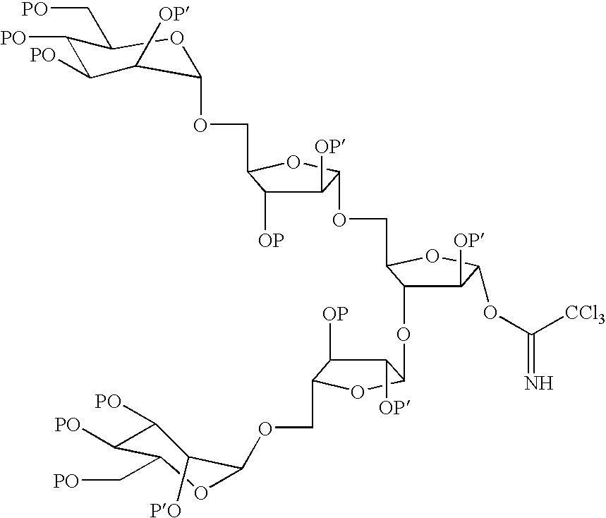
C1([PO])C([PO])C([OP])C(OCC2C([OP])C([OP])C(OCC3C(OC4C([OP])C([OP])C(COC5OC(C[PO])C([PO])C([PO])C5[PO])O4)C([OP])C(OC(=N)[CCl3])O3)O2)OC1C[PO]
